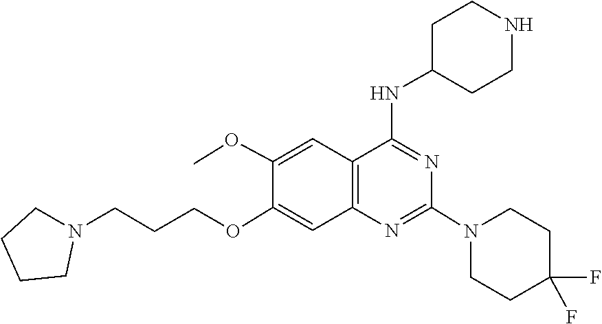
C1CC(F)(F)CCN1C1=NC2=C(C=C(OC)C(OCCCN3CCCC3)=C2)C(NC2CCNCC2)=N1
